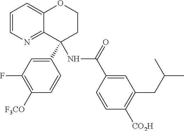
C1(C2(NC(=O)C3=CC(CC(C)C)=C([CO2H])C=C3)C3=NC=CC=C3OCC2)=CC(F)=C([F3CO])C=C1
